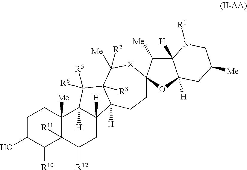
C1C(O)C([R10])C2([R11])C([Me])(C1)C1([H])C([H])(CC2[R12])C2([H])C([R3])(C1([R5])[R6])C([R2])([Me])[X]C1(CC2)C([Me])C2([H])C([H])(O1)CC([Me])CN2[R1]
